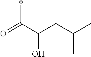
C(CC(C)C)(C(=O)*)O
